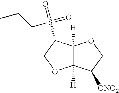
C12([H])C([H])(C(S(=O)(CCC)=O)CO1)OCC2[ONO2]
